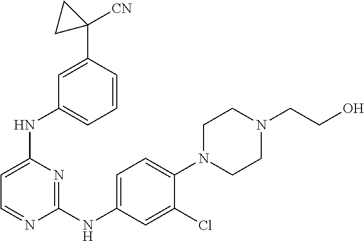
C1=C(NC2=CC=CC(C3([CN])CC3)=C2)N=C(NC2=CC=C(N3CCN(CCO)CC3)C(Cl)=C2)N=C1
